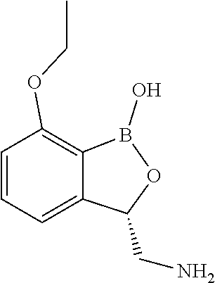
C1=CC=C2C(=C1OCC)B(O)OC2CN
